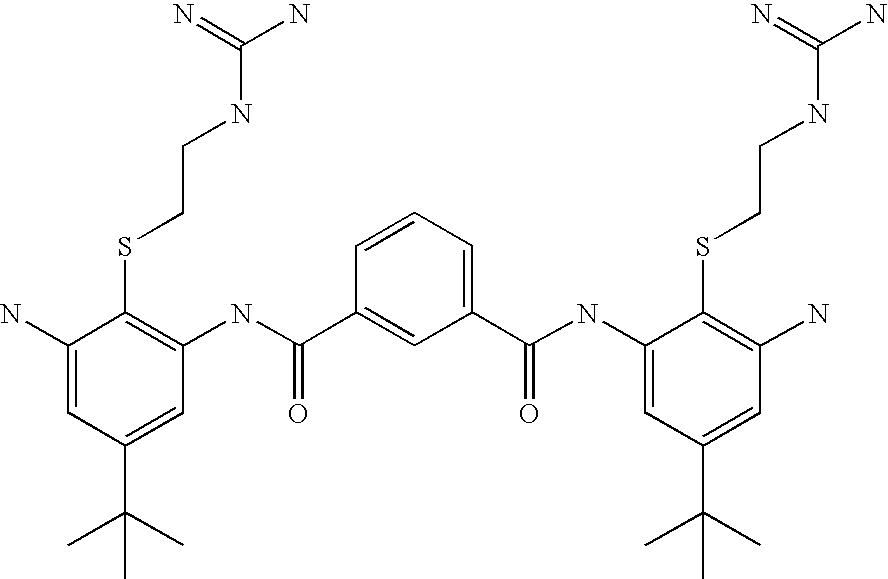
C1(N)=CC(C(C)(C)C)=CC(NC(C2=CC(C(=O)NC3=CC(C(C)(C)C)=CC(N)=C3SCCNC(N)=N)=CC=C2)=O)=C1SCCNC(N)=N
